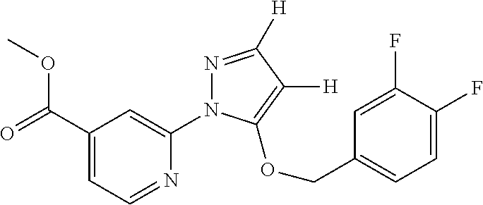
O(C(C1=CC=NC(N2N=C([H])C([H])=C2OCC2=CC=C(F)C(F)=C2)=C1)=O)C
